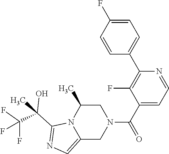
C1(C(C)(C(F)(F)F)O)=NC=C2N1C(C)CN(C(C1=CC=NC(C3=CC=C(F)C=C3)=C1F)=O)C2
